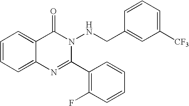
C1=CC=C2C(=C1)C(=O)N(NCC1=CC([CF3])=CC=C1)C(C1=C(F)C=CC=C1)=N2
